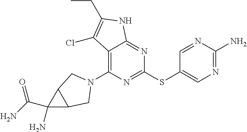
C12=C(N3CC4C(C(N)=O)(N)C4C3)N=C(SC3=CN=C(N)N=C3)N=C1NC(CC)=C2Cl
